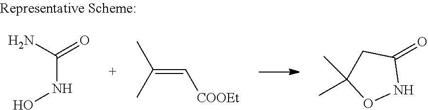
NC(=O)NO.CC(C)=C[COOEt].C1(=O)CC(C)(C)ON1
